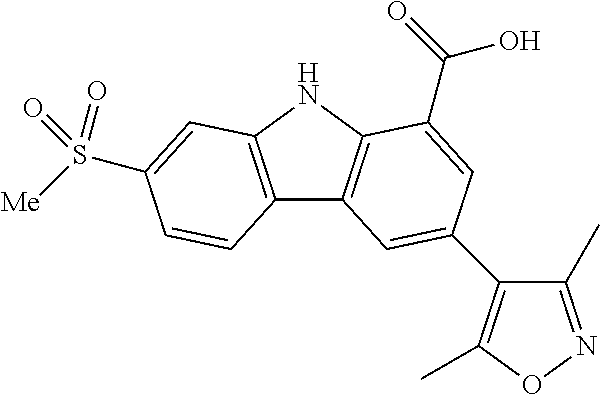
C12=C(NC3=C1C=C(C1=C(C)ON=C1C)C=C3C(=O)O)C=C(S(=O)([Me])=O)C=C2
